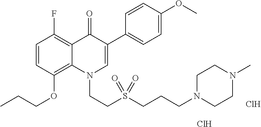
C1=CC(OCCC)=C2C(=C1F)C(=O)C(C1=CC=C(OC)C=C1)=CN2CCS(CCCN1CCN(C)CC1)(=O)=O.Cl.Cl
